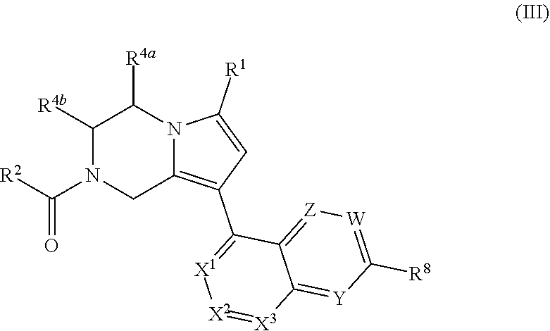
C1([R4b])N(C([R2])=O)CC2=C(C3=[X1][X2]=[X3]C4=[Y]C([R8])=[W][Z]=C34)C=C([R1])N2C1[R4a]
